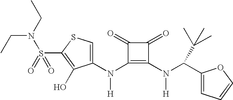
C1(N(C2=C(N(C(C3=CC=CO3)C(C)(C)C)[H])C(=O)C2=O)[H])=CSC(S(=O)(N(CC)CC)=O)=C1O
